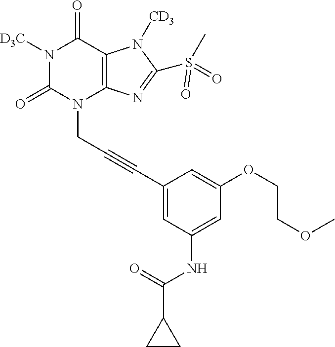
N1([D3C])C(=O)N(CC#CC2=CC(NC(C3CC3)=O)=CC(OCCOC)=C2)C2=C(C1=O)N([CD3])C(S(=O)(C)=O)=N2
